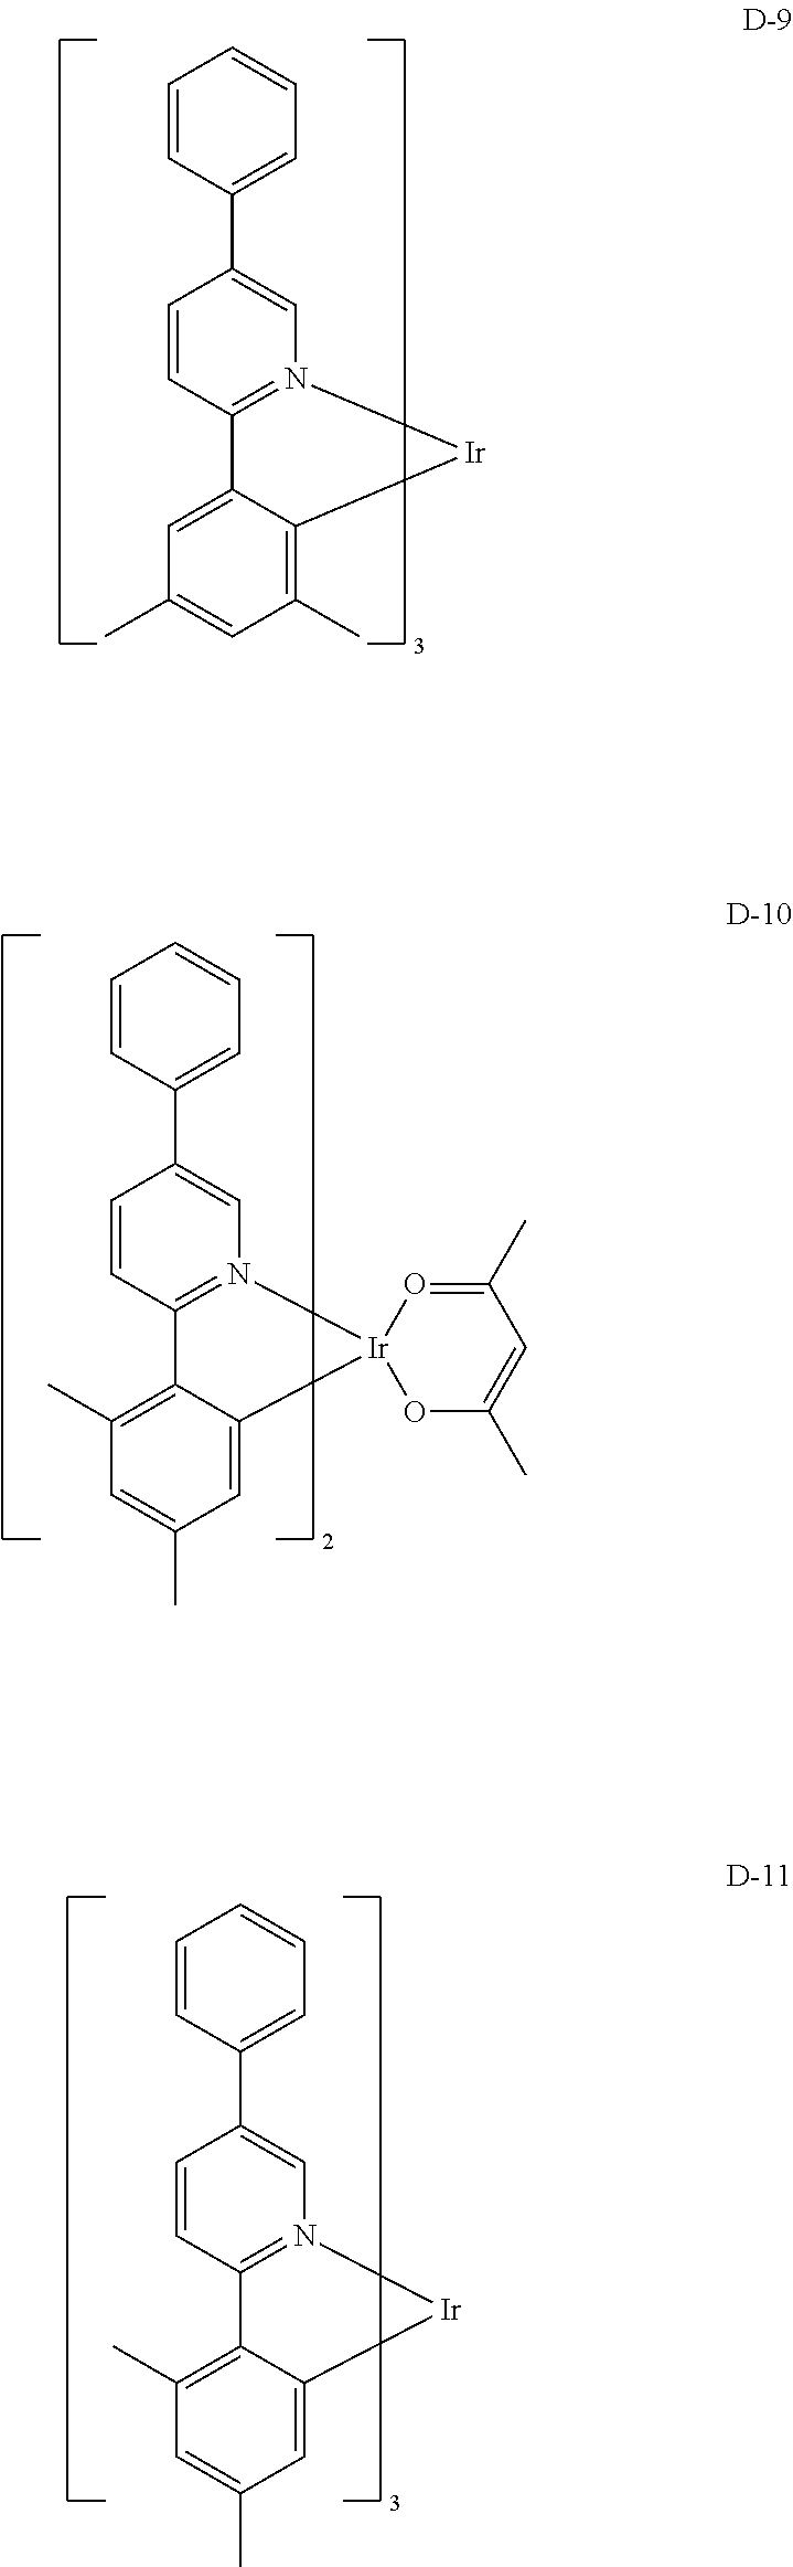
C1=C2C(=C(C)C=C1C)[Ir]N1=C2C=CC(C2=CC=CC=C2)=C1.C1(C)=C2C(=CC(C)=C1)[Ir]1(N3=C2C=CC(C2=CC=CC=C2)=C3)OC(C)=CC(C)=O1.C1(C)=C2C(=CC(C)=C1)[Ir]N1=C2C=CC(C2=CC=CC=C2)=C1
